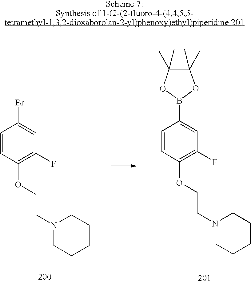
O1C(C)(C)C(C)(C)OB1C1=CC(F)=C(OCCN2CCCCC2)C=C1.BrC1=CC(F)=C(OCCN2CCCCC2)C=C1
